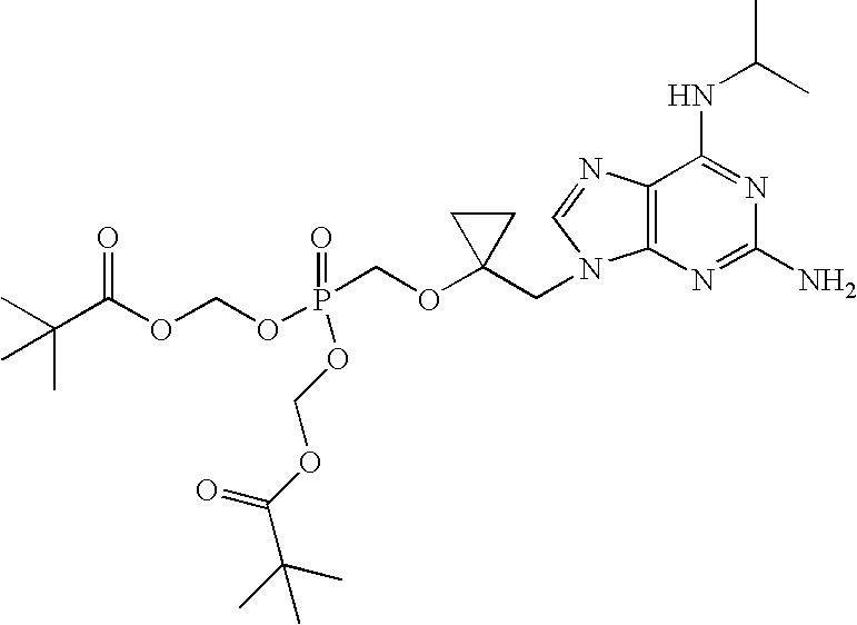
CC(C(OCOP(COC1(CN2C3=C(N=C2)C(NC(C)C)=NC(N)=N3)CC1)(=O)OCOC(C(C)(C)C)=O)=O)(C)C
